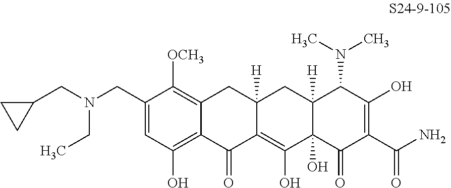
C1(CN(CC2CC2)CC)=CC(O)=C2C(=C1[OCH3])CC1([H])C(=C(O)C3(O)C([H])(C1)C(N(C)C)C(O)=C(C(N)=O)C3=O)C2=O
